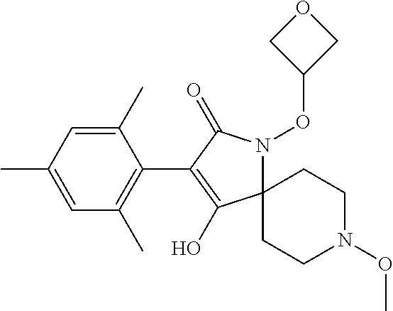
C12(N(OC3COC3)C(=O)C(C3=C(C)C=C(C)C=C3C)=C1O)CCN(OC)CC2
